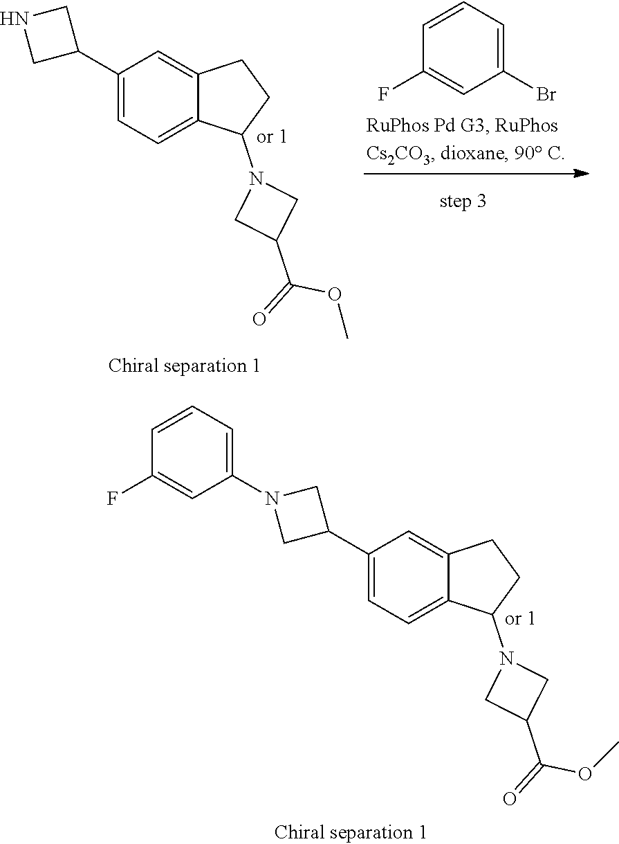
C1=CC=C(Br)C=C1F.C1(C2CNC2)=CC=C2C(=C1)CCC2N1CC(C(=O)OC)C1.C1(C2CN(C3=CC=CC(F)=C3)C2)=CC=C2C(=C1)CCC2N1CC(C(=O)OC)C1
